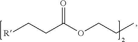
[R]CCC(OCCC)=O
